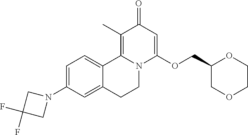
C1=C(N2CC(F)(F)C2)C=C2C(=C1)C1=C(C)C(=O)C=C(OCC3COCCO3)N1CC2
